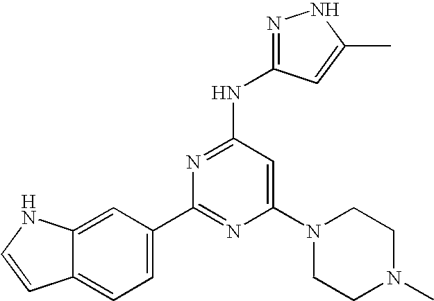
N(C1=NC(C2=CC=C3C(=C2)NC=C3)=NC(N2CCN(C)CC2)=C1)C1=NNC(C)=C1
